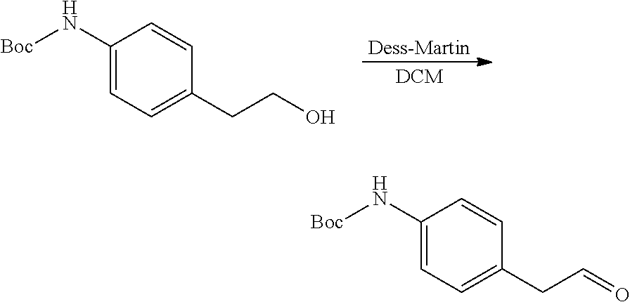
[Dess-Martin].[DCM].C1(N[Boc])=CC=C(CCO)C=C1.C1(N[Boc])=CC=C(CC=O)C=C1
